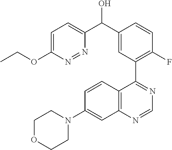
C1OCCN(C2=CC3=C(C=C2)C(C2=C(F)C=CC(C(C4=CC=C(OCC)N=N4)O)=C2)=NC=N3)C1
